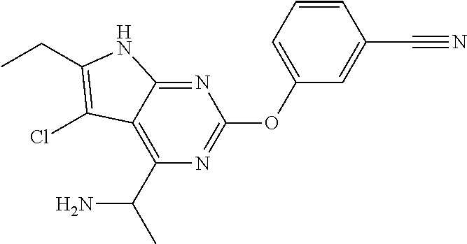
C1(OC2=CC=CC(C#N)=C2)=NC(C(C)N)=C2C(=N1)NC(CC)=C2Cl
